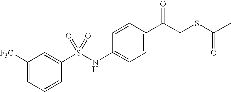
C1([F3C])=CC=CC(S(NC2=CC=C(C(CSC(C)=O)=O)C=C2)(=O)=O)=C1
